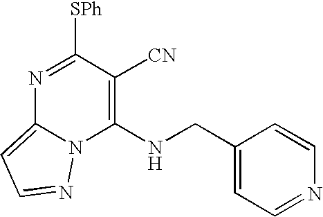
N1=C([SPh])C([CN])=C(NCC2=CC=NC=C2)N2C1=CC=N2
